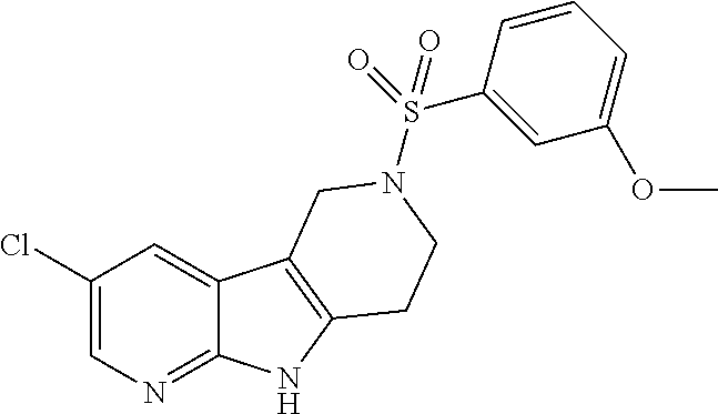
C1(Cl)=CN=C2C(=C1)C1=C(N2)CCN(S(C2=CC(OC)=CC=C2)(=O)=O)C1
